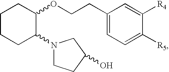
C1CCC(N2CCC(O)C2)C(OCCC2=CC=C([R5])C([R4])=C2)C1
